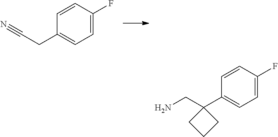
C1(CC#N)=CC=C(F)C=C1.C1(C2(CN)CCC2)=CC=C(F)C=C1
